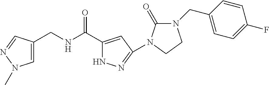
C1=C(CNC(C2=CC(N3C(=O)N(CC4=CC=C(F)C=C4)CC3)=NN2)=O)C=NN1C
